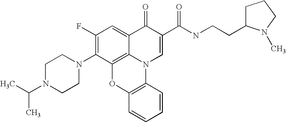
C1(F)=C(N2CCN(C(C)C)CC2)C2=C3C(=C1)C(=O)C(C(NCCC1CCCN1C)=O)=CN3C1=C(O2)C=CC=C1
